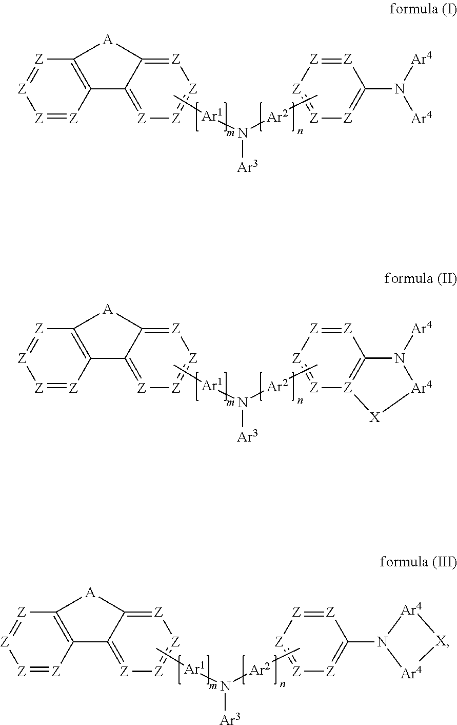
[Z]1=C2C(=[Z][Z]=[Z]1)C1=C([Z]=[Z][Z]=[Z]1)[A]2.[Z]1=[Z][Z]=[Z][Z]=C1N([Ar4])[Ar4].[Ar3]N([Ar1]C)[Ar2]C.[Z]1=C2C(=[Z][Z]=[Z]1)C1=C([Z]=[Z][Z]=[Z]1)[A]2.[Z]1=[Z][Z]=[Z][Z]2=C1N([Ar4])[Ar4][X]2.[Ar3]N([Ar1]C)[Ar2]C.[Z]1=C2C(=[Z][Z]=[Z]1)C1=C([Z]=[Z][Z]=[Z]1)[A]2.[Z]1=[Z][Z]=[Z][Z]=C1N1[Ar4][X][Ar4]1.[Ar3]N([Ar1]C)[Ar2]C
